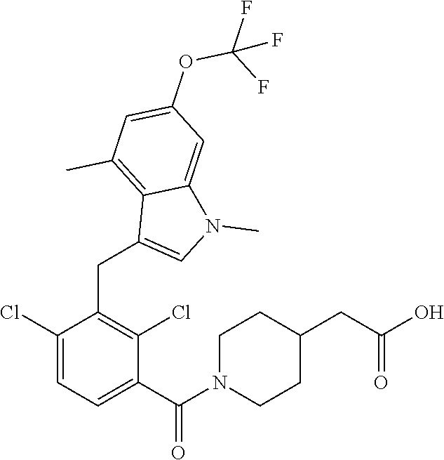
C1(CC2=CN(C)C3=CC(OC(F)(F)F)=CC(C)=C23)=C(Cl)C(C(N2CCC(CC(O)=O)CC2)=O)=CC=C1Cl
